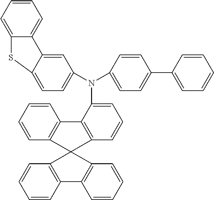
C1=CC2=C(C=C1)C1(C3=C2C=CC=C3)C2=C(C=CC=C2)C2=C1C=CC=C2N(C1=CC=C2C(=C1)C1=CC=CC=C1S2)C1=CC=C(C2=CC=CC=C2)C=C1
